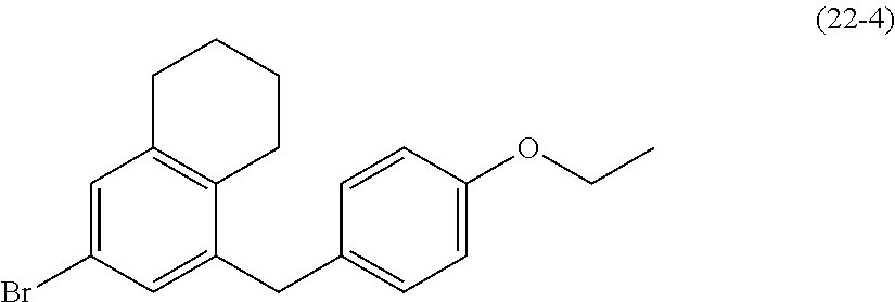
C1=C(Br)C=C(CC2=CC=C(OCC)C=C2)C2=C1CCCC2
